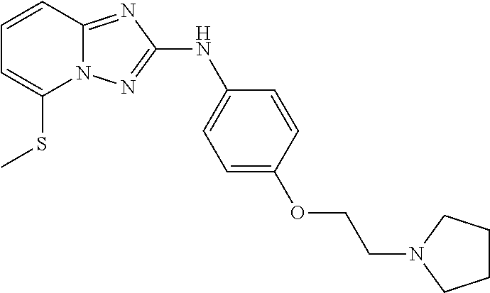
C1=CC2=NC(NC3=CC=C(OCCN4CCCC4)C=C3)=NN2C(SC)=C1
